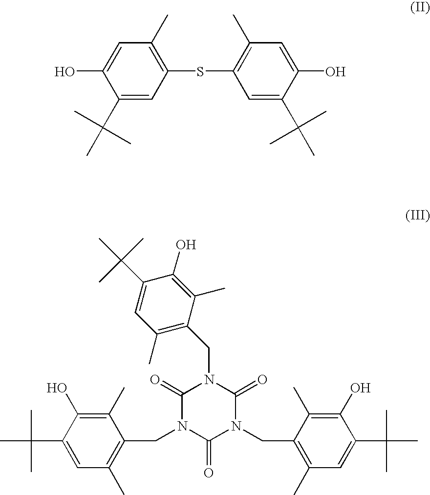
C1(C)=C(O)C(C(C)(C)C)=CC(C)=C1CN1C(=O)N(CC2=C(C)C=C(C(C)(C)C)C(O)=C2C)C(=O)N(CC2=C(C)C=C(C(C)(C)C)C(O)=C2C)C1=O.C1(C(C)(C)C)=CC(SC2=C(C)C=C(O)C(C(C)(C)C)=C2)=C(C)C=C1O
